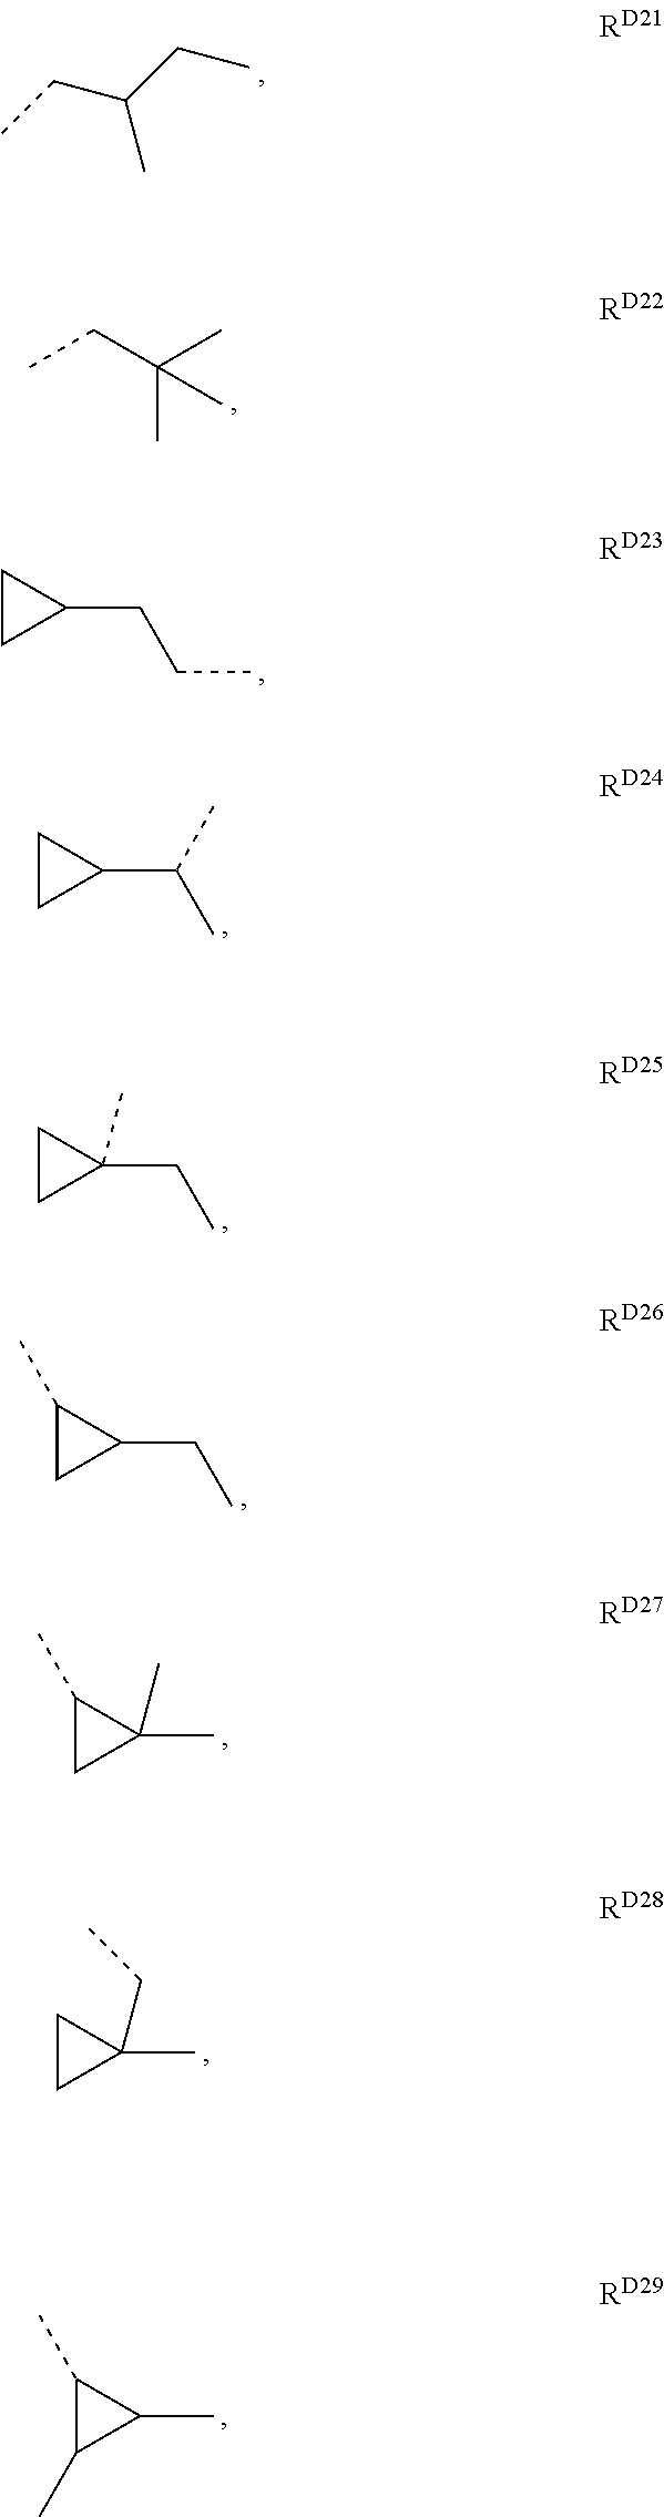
CCC(C)(C)C.CCC(CC)C.C1CC1CCC.C1CC1C(C)C.C1CC1(CC)C.C1(C)CC1CC.C1(C)CC1(C)C.C1CC1(C)CC.C1(C)C(C)C1C
